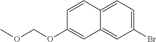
C1=CC2=CC=C(Br)C=C2C=C1OCOC
